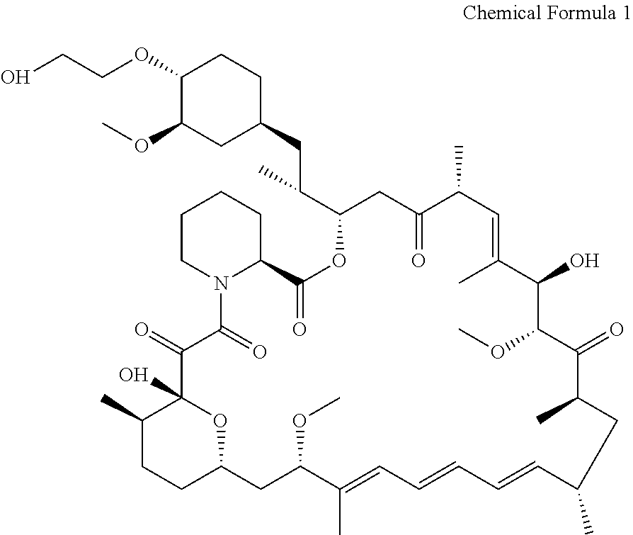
C1(C)CCC2OC1(O)C(=O)C(=O)N1CCCCC1C(=O)OC(C(CC1CCC(OCCO)C(OC)C1)C)CC(=O)C(C)C=C(C)C(O)C(OC)C(=O)C(C)CC(C)C=CC=CC=C(C)C(OC)C2
